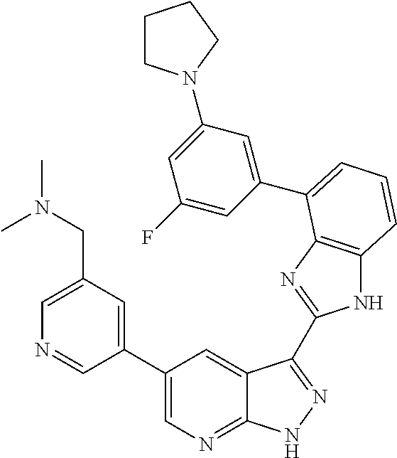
C1(C2=CN=C3C(=C2)C(C2=NC4=C(N2)C=CC=C4C2=CC(N4CCCC4)=CC(F)=C2)=NN3)=CC(CN(C)C)=CN=C1
